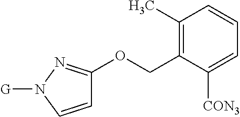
C1=CN([G])N=C1OCC1=C(C)C=CC=C1[CON3]
